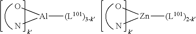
[Zn]([(L101)2-k])(O)N.[Al]([(L101)3-k])(O)N
